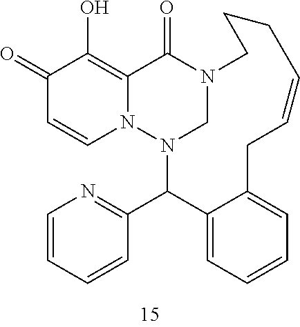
N12CN(C(C3=NC=CC=C3)C3=CC=CC=C3CC=CCCC1)N1C=CC(=O)C(O)=C1C2=O
